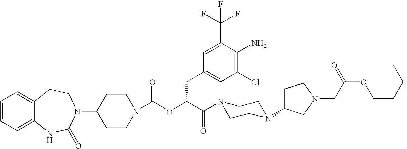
C1=CC=C2C(=C1)CCN(C1CCN(C(OC(C(=O)N3CCN(C4CCN(CC(OCCCC)=O)C4)CC3)CC3=CC(Cl)=C(N)C(C(F)(F)F)=C3)=O)CC1)C(=O)N2
